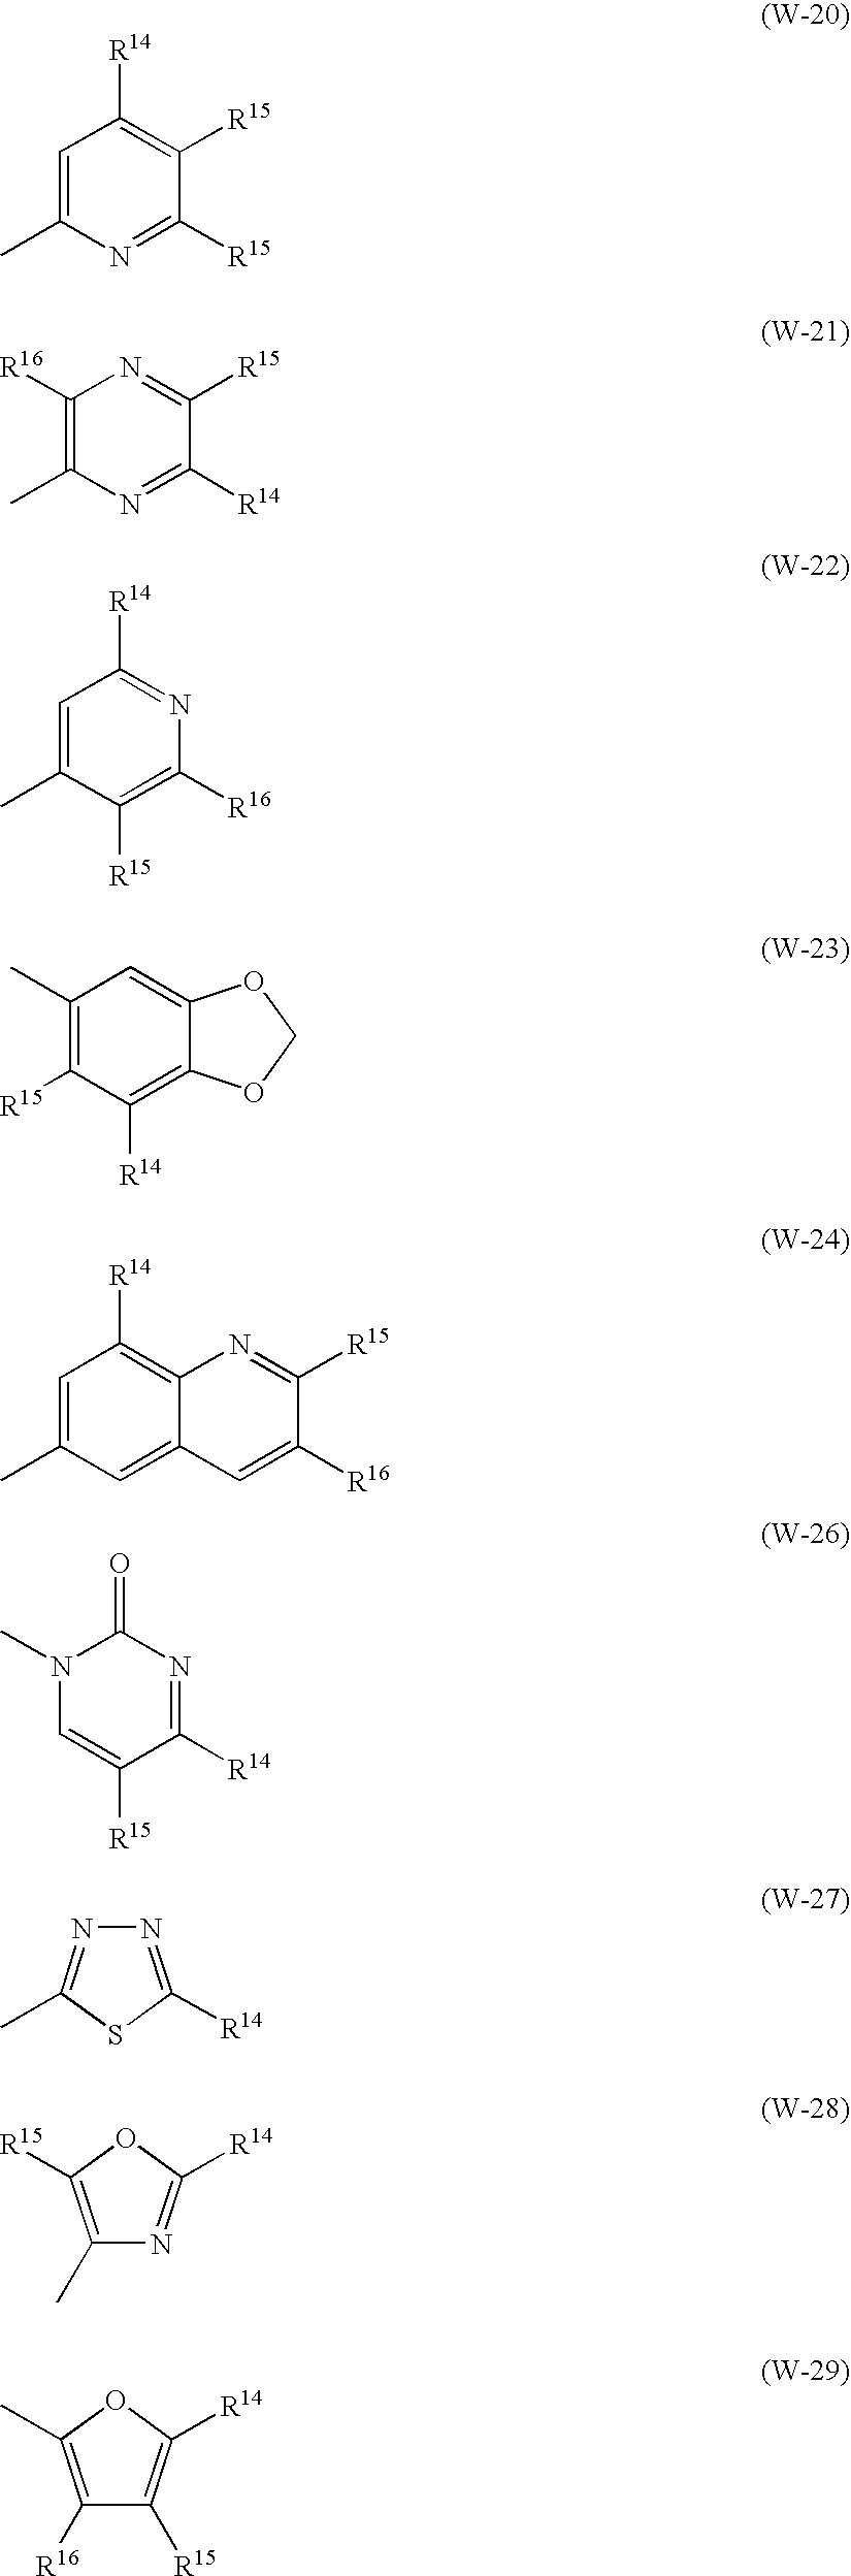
C1=C(C)N=C([R15])C([R15])=C1[R14].C1([R16])=C(C)N=C([R14])C([R15])=N1.C1=C(C)C([R15])=C([R16])N=C1[R14].C1(C)=C([R15])C([R14])=C2C(=C1)OCO2.C1=C(C)C=C2C(=C1[R14])N=C([R15])C([R16])=C2.N1(C)C=C([R15])C([R14])=NC1=O.N1=C([R14])SC(C)=N1.C1(C)=C([R15])OC([R14])=N1.C1([R16])=C(C)OC([R14])=C1[R15]
